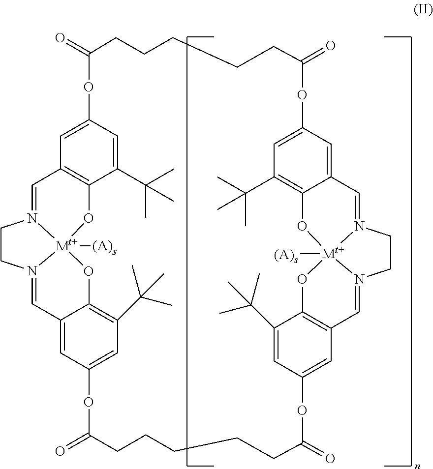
C1=C2C=C3C(=C1C(C)(C)C)O[Mt+]14([(A)s])N(=C3)CCN1=CC1=C(O4)C(C(C)(C)C)=CC(=C1)OC(=O)CCCCCC(=O)OC1=CC(C(C)(C)C)=C3C(=C1)C=N1CCN4=CC5=C(C(C(C)(C)C)=CC(=C5)OC(=O)CCCCCC(=O)O2)O[Mt+]41([(A)s])O3
